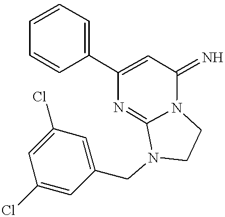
C12=NC(C3=CC=CC=C3)=CC(=N)N1CCN2CC1=CC(Cl)=CC(Cl)=C1
